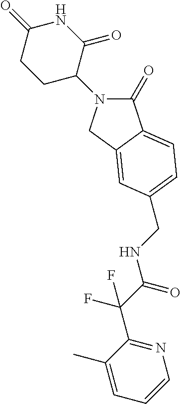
C1(=O)N(C2C(=O)NC(=O)CC2)CC2=CC(CNC(C(F)(F)C3=NC=CC=C3C)=O)=CC=C12
